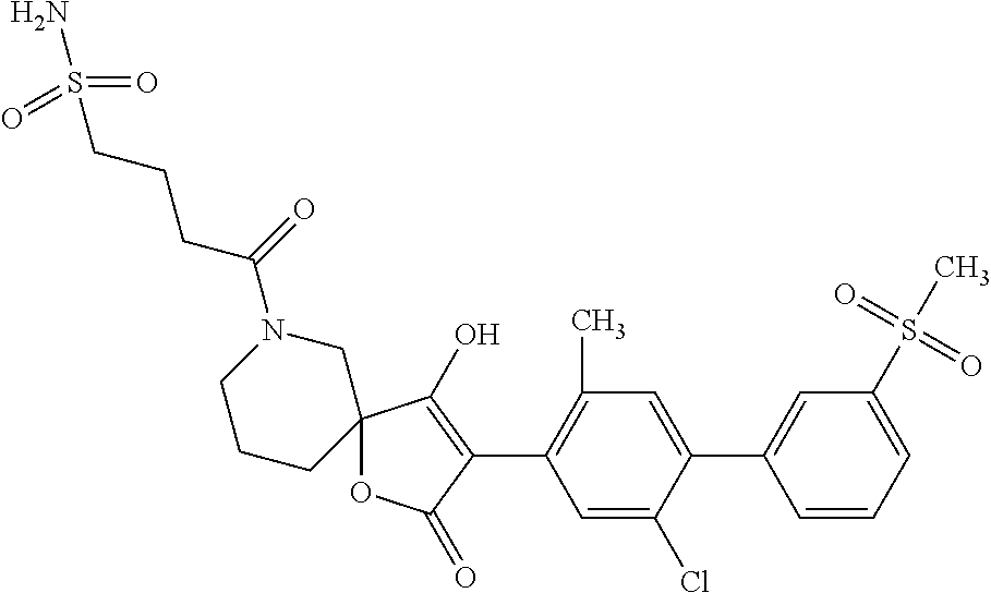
C12(OC(=O)C(C3=C(C)C=C(C4=CC(S(C)(=O)=O)=CC=C4)C(Cl)=C3)=C1O)CN(C(=O)CCCS(=O)(=O)N)CCC2
